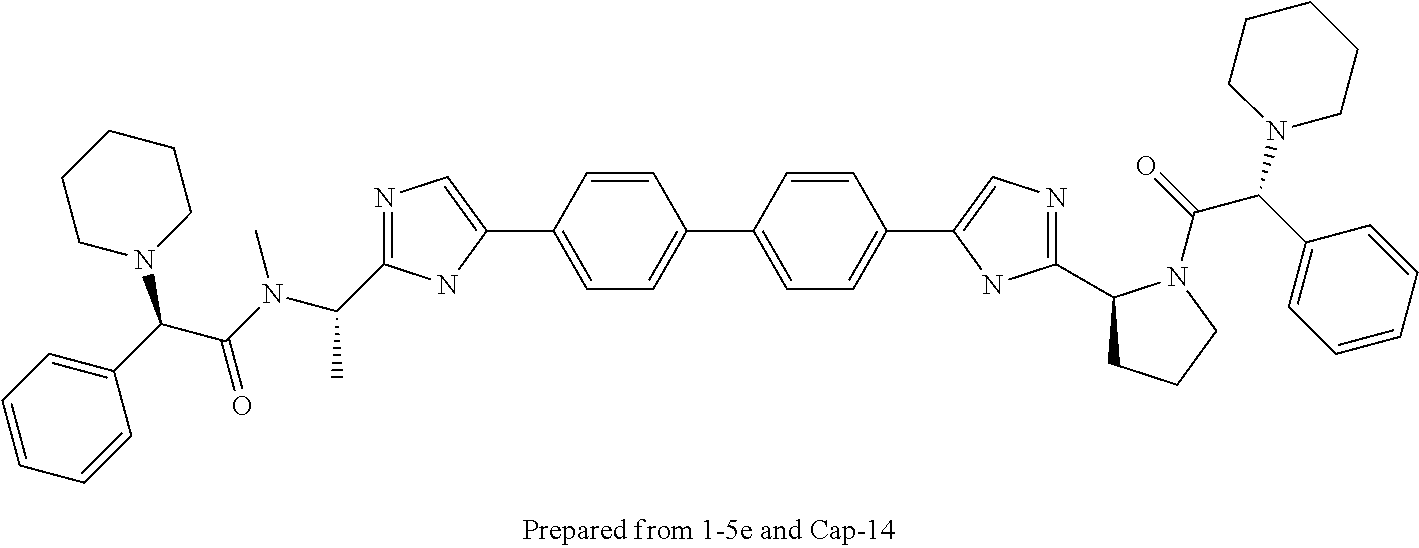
N1=C(C(N(C)C(C(N2CCCCC2)C2=CC=CC=C2)=O)C)NC(C2=CC=C(C3=CC=C(C4=CN=C(C5CCCN5C(C(N5CCCCC5)C5=CC=CC=C5)=O)N4)C=C3)C=C2)=C1
